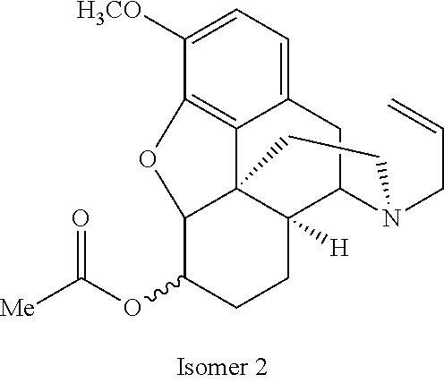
C1([H3CO])=CC=C2C3=C1OC1C34C([H])(C(C2)N(CC=C)CC4)CCC1OC([Me])=O
